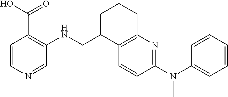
C1=CN=CC(NCC2C3=C(CCC2)N=C(N(C2=CC=CC=C2)C)C=C3)=C1C(O)=O
